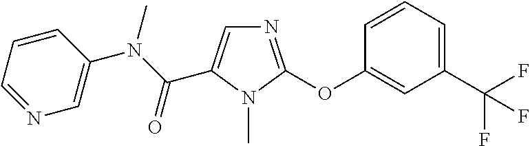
C1=C(C(N(C)C2=CN=CC=C2)=O)N(C)C(OC2=CC(C(F)(F)F)=CC=C2)=N1
